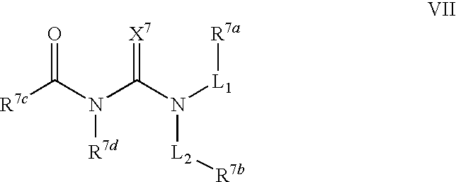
O=C(N(C(N([L1][R7a])[L2][R7b])=[X7])[R7d])[R7c]
